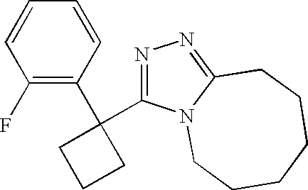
C1(F)=C(C2(C3=NN=C4N3CCCCCC4)CCC2)C=CC=C1
